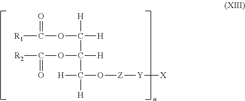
C([H])(C([H])(OC(=O)[R1])[H])(C([H])(O[Z][Y][X])[H])OC([R2])=O
